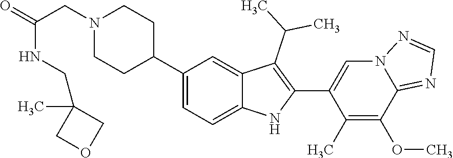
C1(C2CCN(CC(=O)NCC3(C)COC3)CC2)=CC=C2C(=C1)C(C(C)C)=C(C1=CN3C(=NC=N3)C(OC)=C1C)N2
